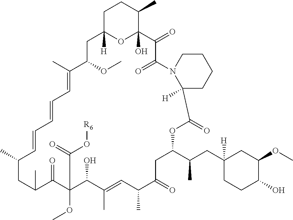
C1C2([H])OC(O)(C(C)C1)C(=O)C(=O)N1C([H])(CCCC1)C(=O)OC(C(C)CC1([H])CCC(O)C(OC)C1)CC(=O)C(C)C=C(C)C(O)C(C(=O)O[R6])(OC)C(=O)C(C)CC(C)C=CC=CC=C(C)C(OC)C2
